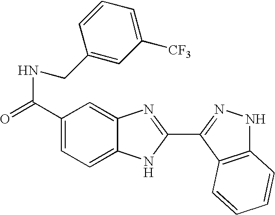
C1(C(=O)NCC2=CC([CF3])=CC=C2)=CC=C2C(=C1)N=C(C1=NNC3=C1C=CC=C3)N2
